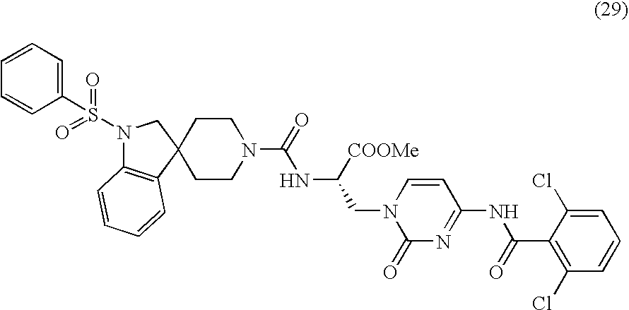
N(C([COOMe])CN1C(=O)N=C(NC(C2=C(Cl)C=CC=C2Cl)=O)C=C1)C(N1CCC2(CC1)CN(S(=O)(=O)C1=CC=CC=C1)C1=C2C=CC=C1)=O
